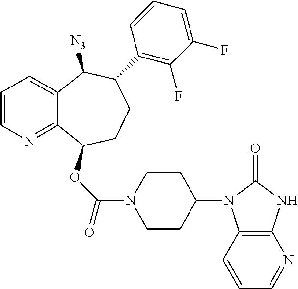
C1=CN=C2C(=C1)C([N3])C(C1=C(F)C(F)=CC=C1)CCC2OC(=O)N1CCC(N2C3=C(NC2=O)N=CC=C3)CC1
